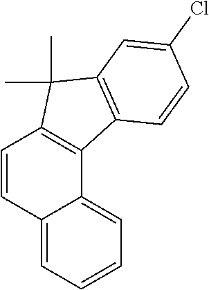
C12=CC=CC=C1C1=C(C=C2)C(C)(C)C2=C1C=CC(Cl)=C2
